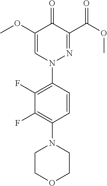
N1(C2=C(F)C(F)=C(N3CCOCC3)C=C2)N=C(C(=O)OC)C(=O)C(OC)=C1
